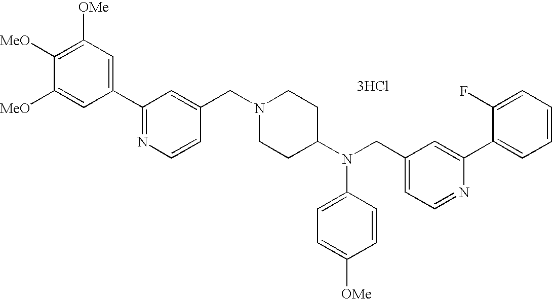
C1([OMe])=C([MeO])C([MeO])=CC(C2=NC=CC(CN3CCC(N(CC4=CC=NC(C5=CC=CC=C5F)=C4)C4=CC=C([OMe])C=C4)CC3)=C2)=C1.[3HCl]
